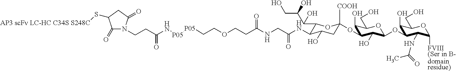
C1(=O)N(CCC(N[P05][P05]CCOCCC(NCC(NC2C(C(C(CO)O)O)OC([COOH])(OC3C(O)C(CO)OC(OC4C(O)C(CO)OC([FVIII (Ser in B-domain residue)])C4NC(C)=O)C3O)CC2O)=O)=O)=O)C(=O)CC1S[AP3 scFv LC-HC C34S S248C]
